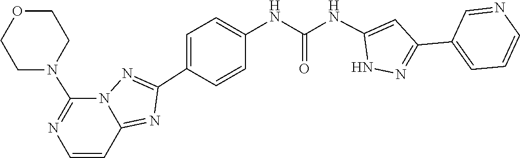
C1=C(C2=NNC(NC(NC3=CC=C(C4=NN5C(N6CCOCC6)=NC=CC5=N4)C=C3)=O)=C2)C=NC=C1
